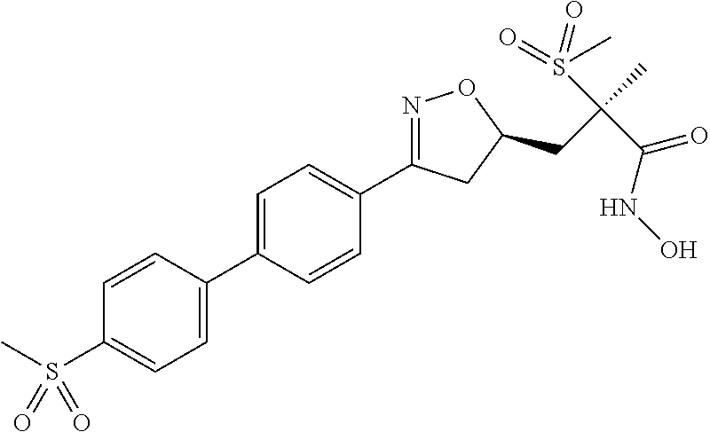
C1=C(C2=CC=C(S(C)(=O)=O)C=C2)C=CC(C2=NOC(CC(C)(S(=O)(=O)C)C(=O)NO)C2)=C1
